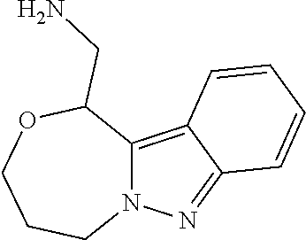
C12=C3C(=NN1CCCOC2CN)C=CC=C3
